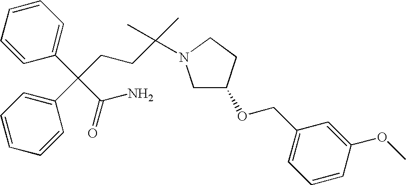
C1=CC=C(C(C2=CC=CC=C2)(C(=O)N)CCC(C)(C)N2CC(OCC3=CC=CC(OC)=C3)CC2)C=C1
